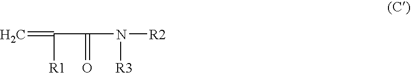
C=C([R1])C(=O)N([R3])[R2]
